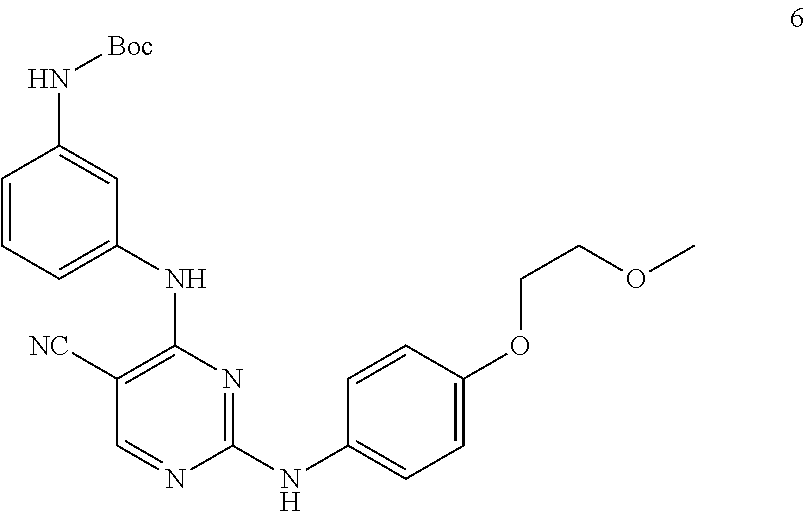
C1=CC=C(NC2=C([NC])C=NC(NC3=CC=C(OCCOC)C=C3)=N2)C=C1N[Boc]
